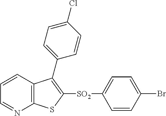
C1=CC2=C(N=C1)SC([SO2]C1=CC=C(Br)C=C1)=C2C1=CC=C(Cl)C=C1
